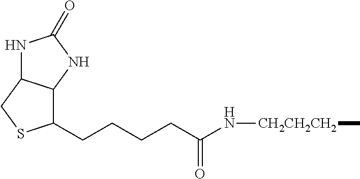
C(C(N[CH2CH2CH2]C)=O)CCCC1C2C(CS1)NC(=O)N2
